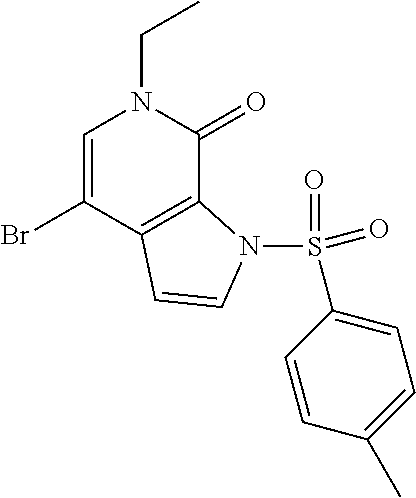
C1=C(Br)C2=C(C(=O)N1CC)N(S(=O)(C1=CC=C(C)C=C1)=O)C=C2
